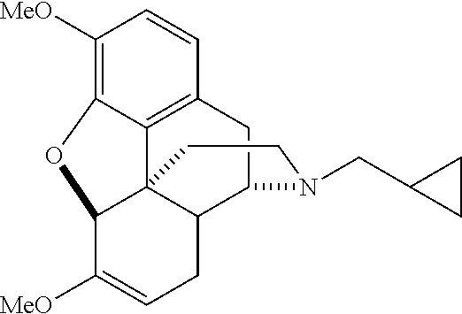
C1([MeO])=C2C3=C(C=C1)CC1C4C3(C(C([MeO])=CC4)O2)CCN1CC1CC1
